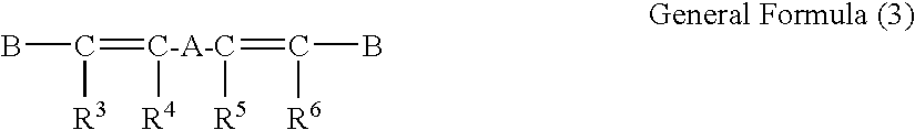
[C-A-C](=C([R6])B)(=C(B)[R3])([R4])[R5]
